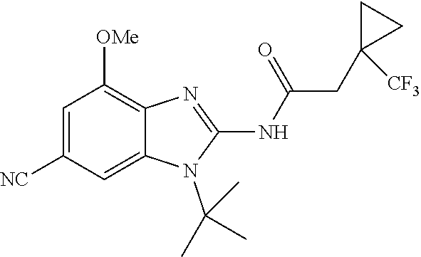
C1=C([NC])C=C2C(=C1[OMe])N=C(NC(=O)CC1([CF3])CC1)N2C(C)(C)C
